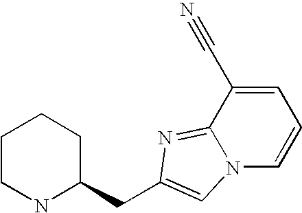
C1CNC(CC2=CN3C(=N2)C(C#N)=CC=C3)CC1
